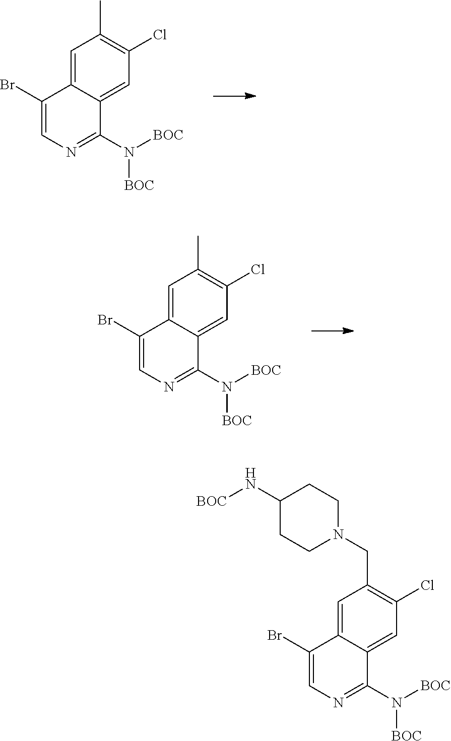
C1=C2C(=CC(Cl)=C1C)C(N([BOC])[BOC])=NC=C2Br.C1=C2C(=CC(Cl)=C1C)C(N([BOC])[BOC])=NC=C2Br.C1=C2C(=CC(Cl)=C1CN1CCC(N[BOC])CC1)C(N([BOC])[BOC])=NC=C2Br
